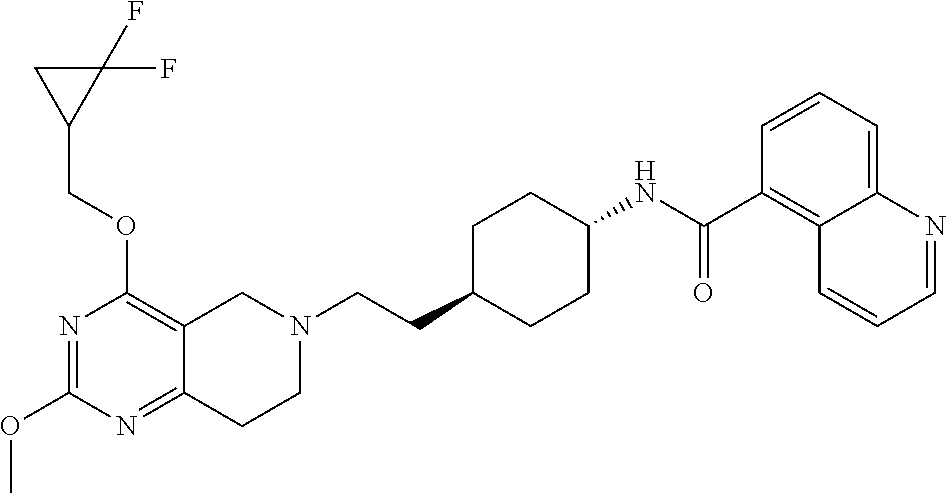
C12=NC(OC)=NC(OCC3C(F)(F)C3)=C1CN(CCC1CCC(NC(C3=C4C(=CC=C3)N=CC=C4)=O)CC1)CC2
